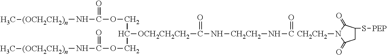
C1(S[PEP])CC(=O)N([CH2CH2])C1=O.C(=O)N[CH2CH2]NC(=O)[OCH2CH2CH2]C(COC(N[(OCH2CH2)n]C)=O)COC(N[(OCH2CH2)n]C)=O
